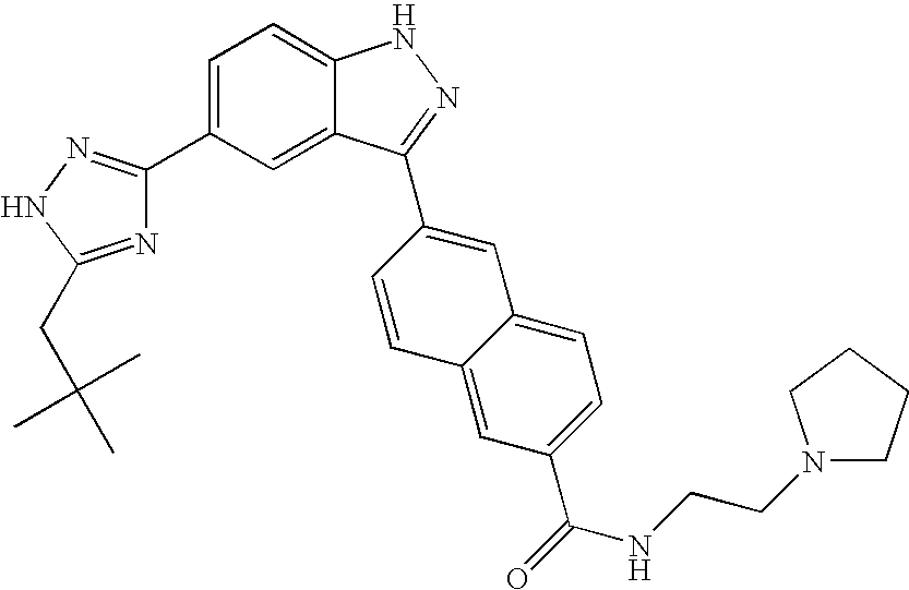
C1(C2=CC=C3C(=C2)C(C2=CC4=CC=C(C(=O)NCCN5CCCC5)C=C4C=C2)=NN3)=NNC(CC(C)(C)C)=N1
